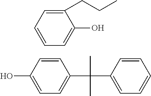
C1(CCC)=CC=CC=C1O.C1=CC(O)=CC=C1C(C1=CC=CC=C1)(C)C
